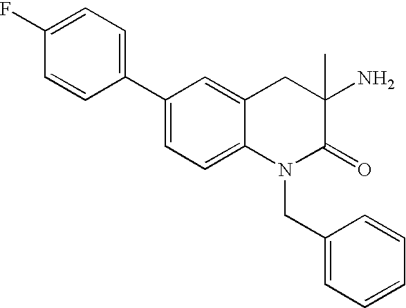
C1(C2=CC=C(F)C=C2)=CC=C2C(=C1)CC(N)(C)C(=O)N2CC1=CC=CC=C1
